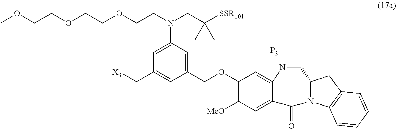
C1(OCC2=CC(N(CC([SSR101])(C)C)CCOCCOCCOC)=CC(C[X3])=C2)=C([MeO])C=C2C(=C1)NCC1N(C2=O)C2=C(C1)C=CC=C2.[P3]
